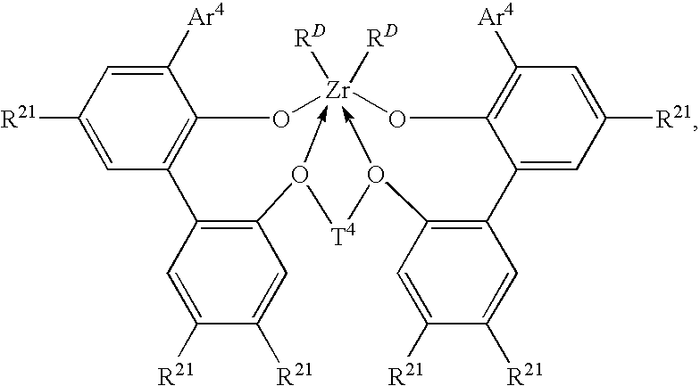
O1[Zr]23([RD])([RD])-O([T4]O->2C2=C(C4=C1C([Ar4])=CC([R21])=C4)C=C([R21])C([R21])=C2)C1=C(C2=CC([R21])=CC([Ar4])=C2O3)C=C([R21])C([R21])=C1
